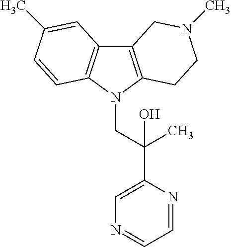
C12=C(N(CC(C3=CN=CC=N3)(C)O)C3=C1C=C(C)C=C3)CCN(C)C2
